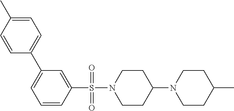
C1(C2=CC=C(C)C=C2)=CC=CC(S(N2CCC(N3CCC(C)CC3)CC2)(=O)=O)=C1
